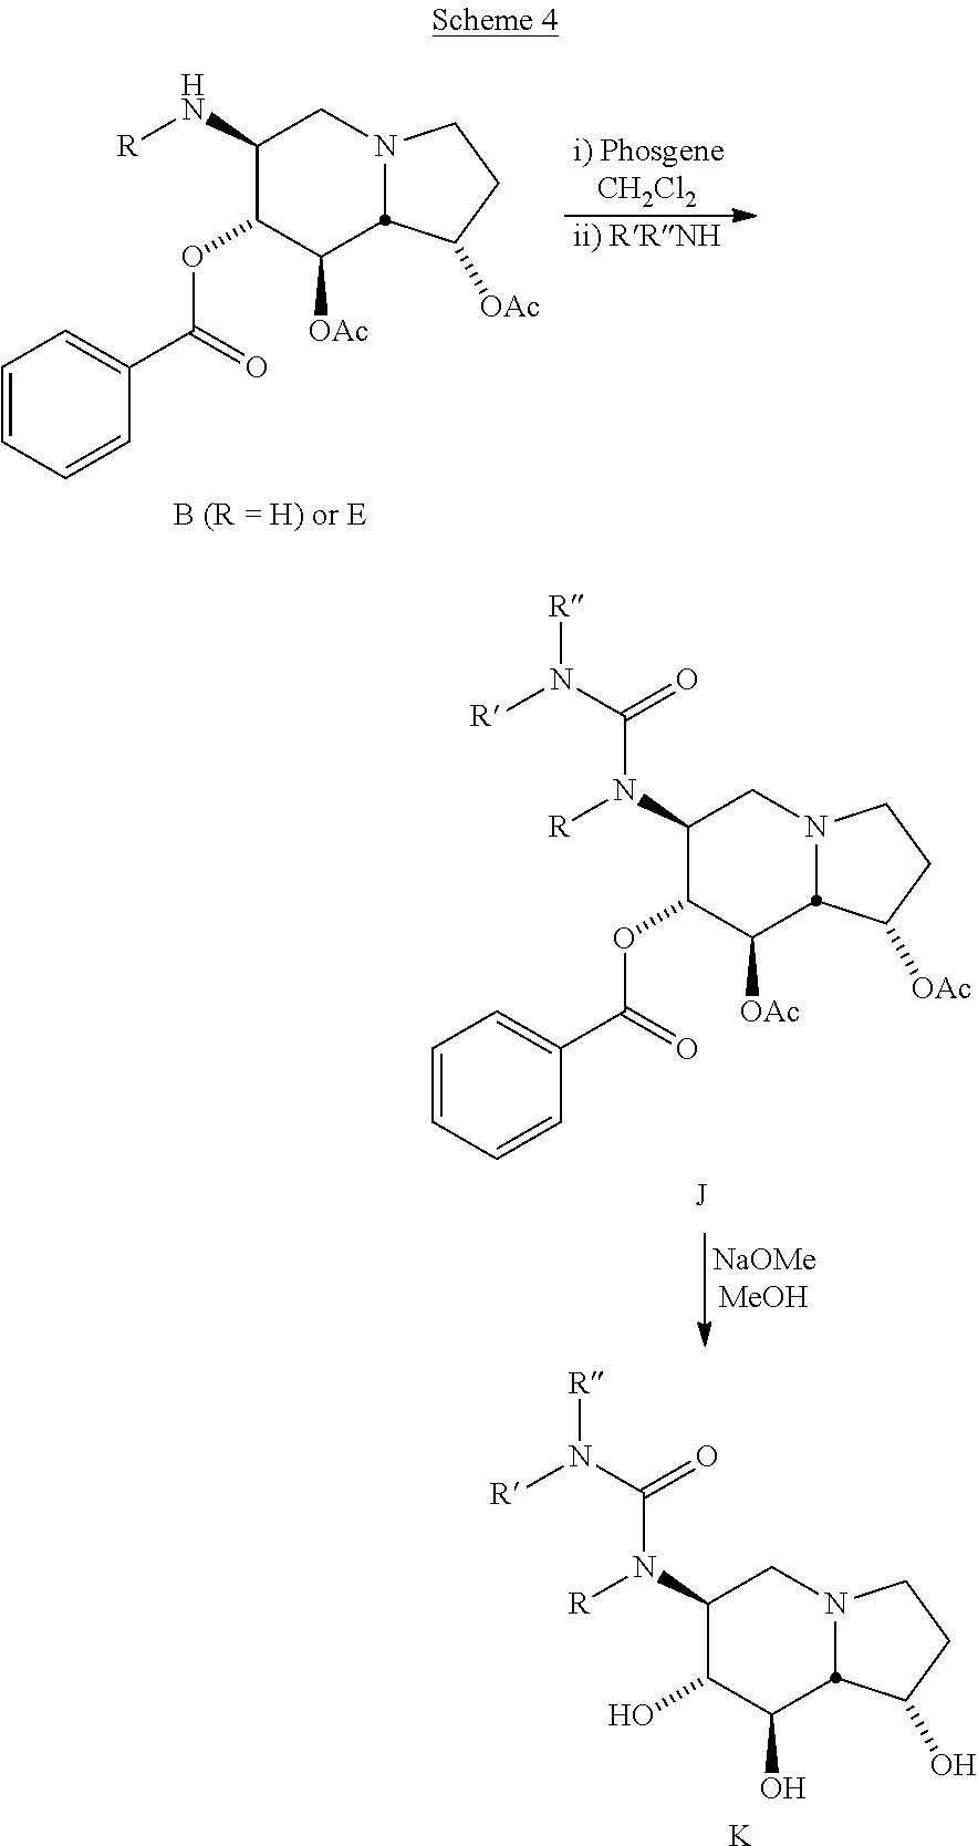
C1=CC=CC(C(OC2C([OAc])C3N(CC2N([R])C(N([R])[R])=O)CCC3[OAc])=O)=C1.[J].[ii) RRNH].C1=CC=CC(C(OC2C([OAc])C3N(CC2N[R])CCC3[OAc])=O)=C1.[B (R = H) or E].[K].OC1C(O)C2N(CC1N([R])C(N([R])[R])=O)CCC2O
